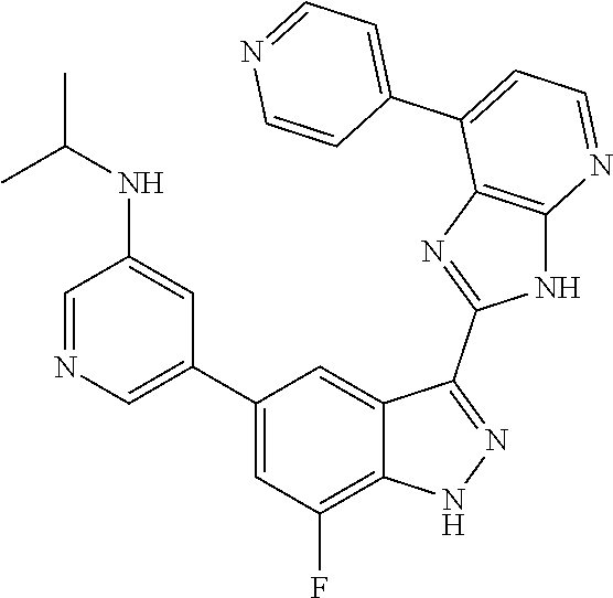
C1=NC=C(C2=CC(F)=C3C(=C2)C(C2=NC4=C(N2)N=CC=C4C2=CC=NC=C2)=NN3)C=C1NC(C)C
